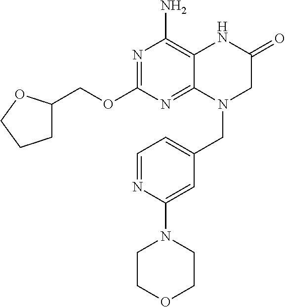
O(C1=NC(N)=C2C(=N1)N(CC1=CC=NC(N3CCOCC3)=C1)CC(=O)N2)CC1CCCO1
